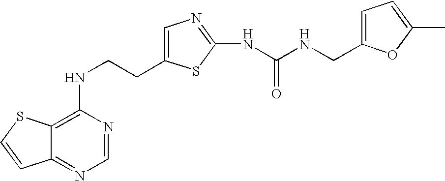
C(CNC1=C2C(=NC=N1)C=CS2)C1=CN=C(NC(=O)NCC2=CC=C(C)O2)S1
